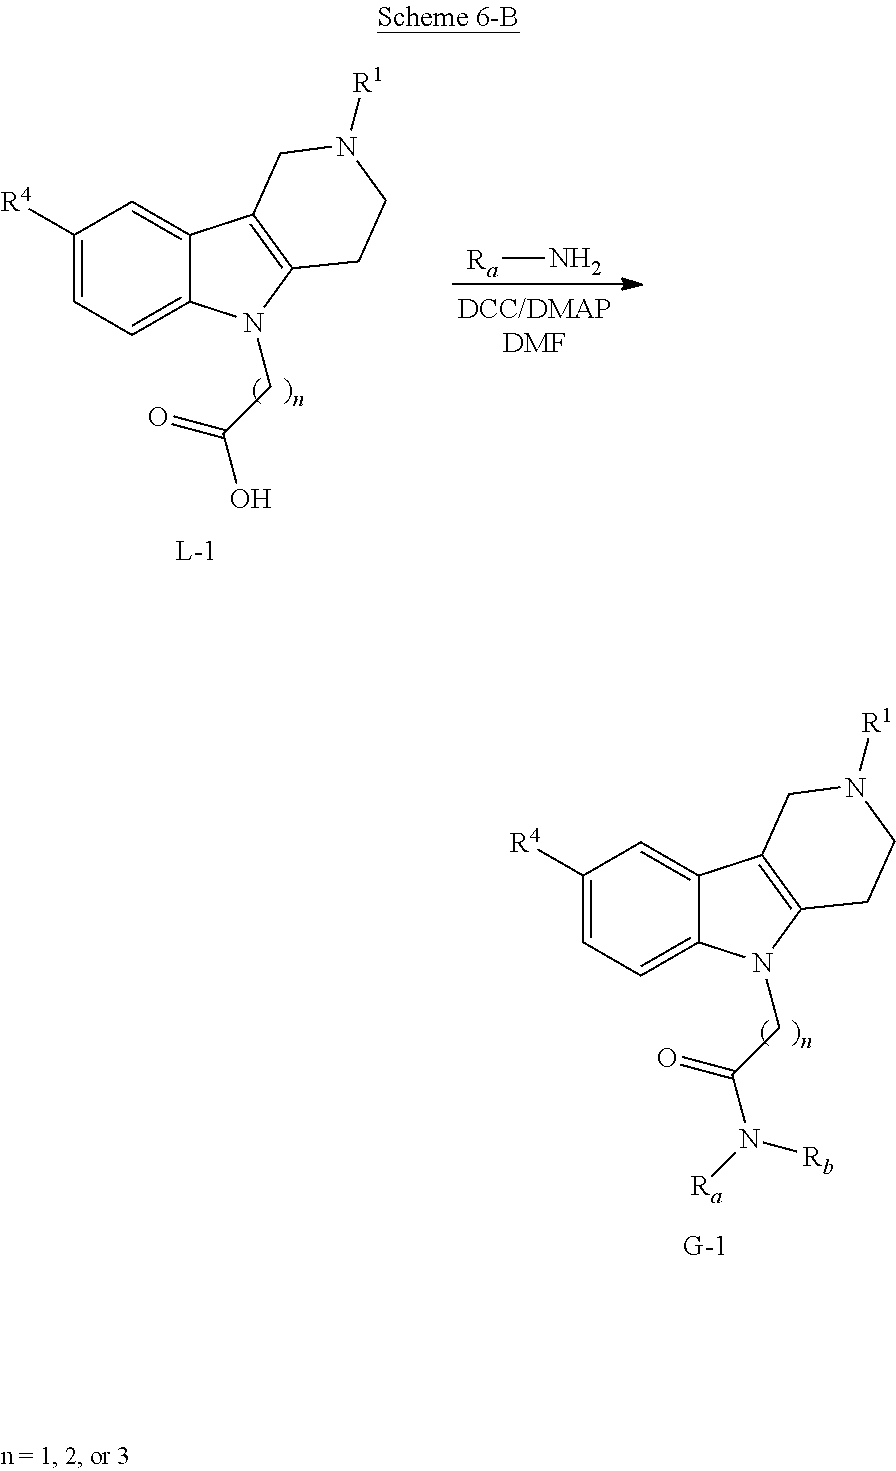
C1([R4])=CC=C2C(=C1)C1=C(N2CC(N([Rb])[Ra])=O)CCN([R1])C1.C1([R4])=CC=C2C(=C1)C1=C(N2CC(O)=O)CCN([R1])C1.[Ra]N
